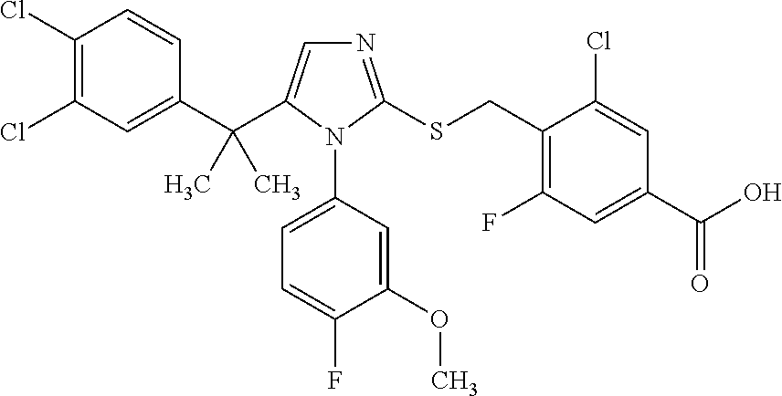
C1(C(C)(C)C2=CN=C(SCC3=C(F)C=C(C(=O)O)C=C3Cl)N2C2=CC=C(F)C(OC)=C2)=CC(Cl)=C(Cl)C=C1
